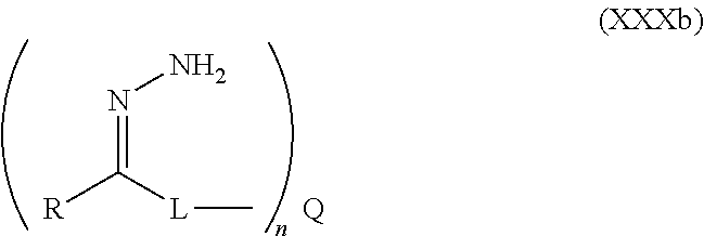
N(=C([L]C)[R])N.[Q]
